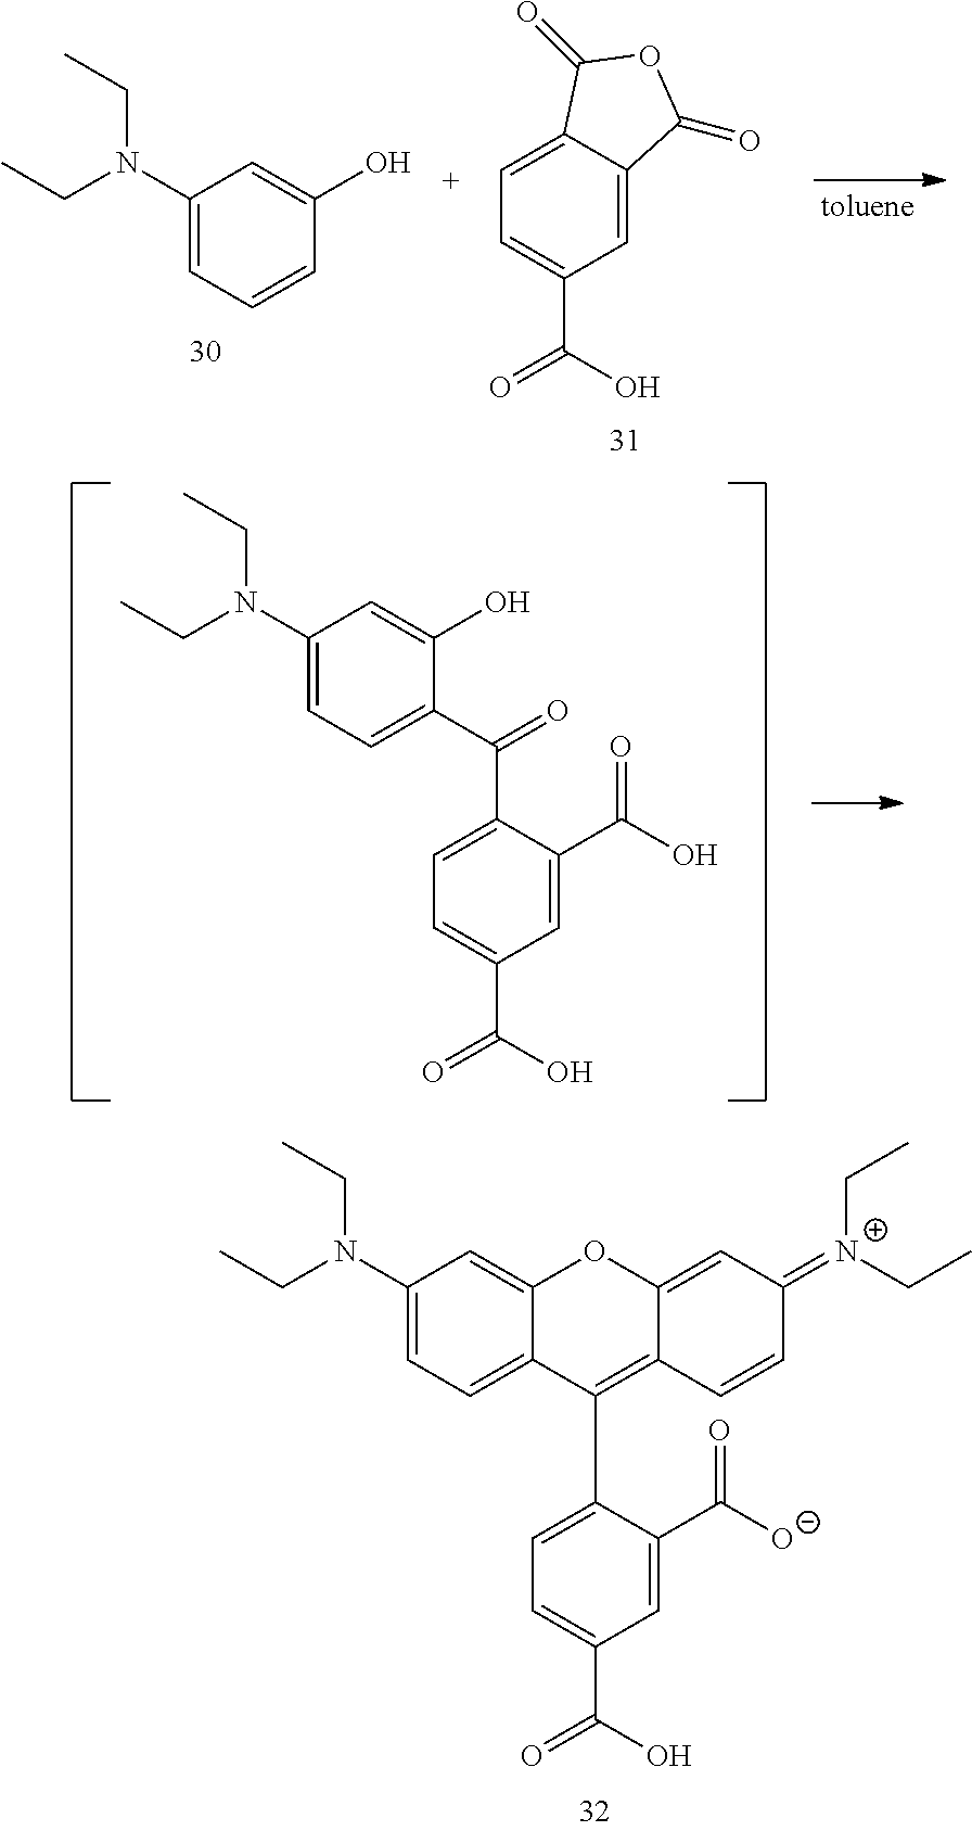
C1(N(CC)CC)=CC=C2C(=C1)OC1=CC(=[N+](CC)CC)C=CC1=C2C1=CC=C(C(=O)O)C=C1C([O-])=O.C1(N(CC)CC)=CC=CC(O)=C1.C1=C2C(=CC=C1C(=O)O)C(=O)OC2=O.C1(N(CC)CC)=CC=C(C(=O)C2=CC=C(C(=O)O)C=C2C(O)=O)C(O)=C1
